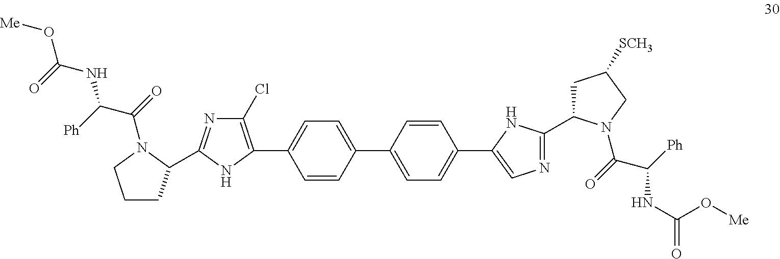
C1=CC(C2=CC=C(C3=CN=C(C4CC([SCH3])CN4C(=O)C([Ph])NC(=O)O[Me])N3)C=C2)=CC=C1C1=C(Cl)N=C(C2CCCN2C(=O)C([Ph])NC(=O)O[Me])N1
